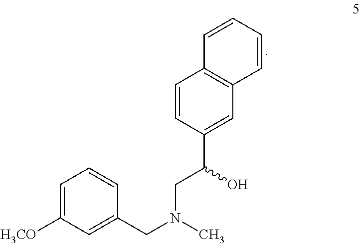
C1=CC=CC2=C1C=CC(C(CN(C)CC1=CC([H3CO])=CC=C1)O)=C2
